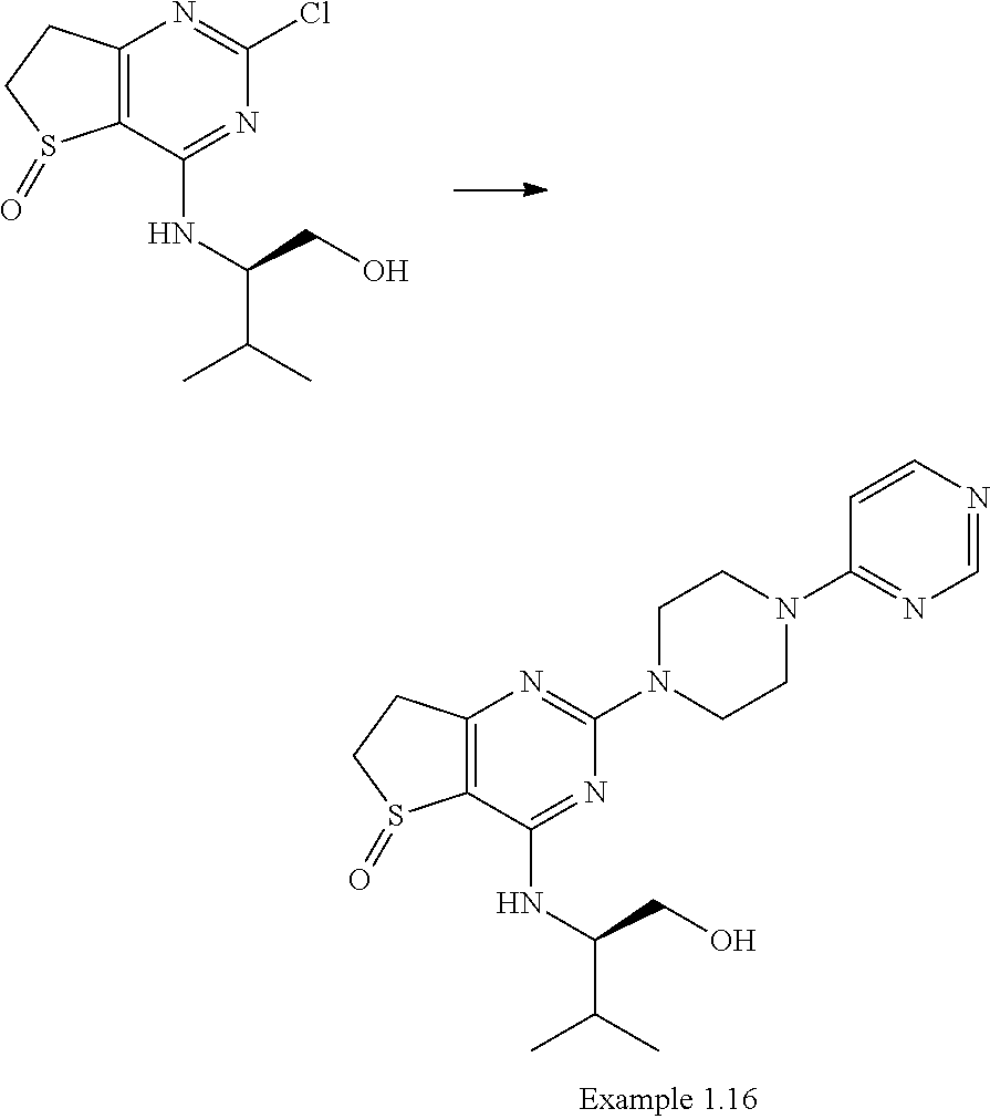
C12=C(C(NC(C(C)C)CO)=NC(Cl)=N1)S(=O)CC2.C12=C(C(NC(C(C)C)CO)=NC(N3CCN(C4=NC=NC=C4)CC3)=N1)S(=O)CC2
